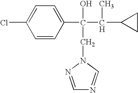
ClC1=CC=C(C(C(C)C2CC2)(CN2C=NC=N2)O)C=C1
